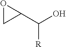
O1CC1C(O)[R]
